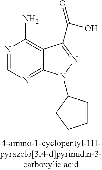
N1=CN=C2C(=C1N)C(C(=O)O)=NN2C1CCCC1
